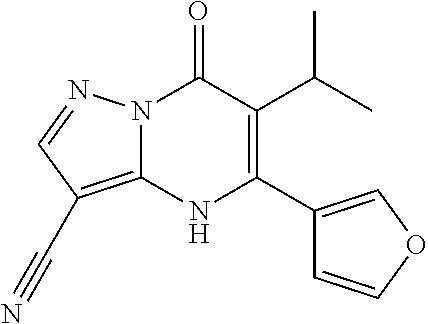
N12C(=C(C#N)C=N1)NC(C1=COC=C1)=C(C(C)C)C2=O
